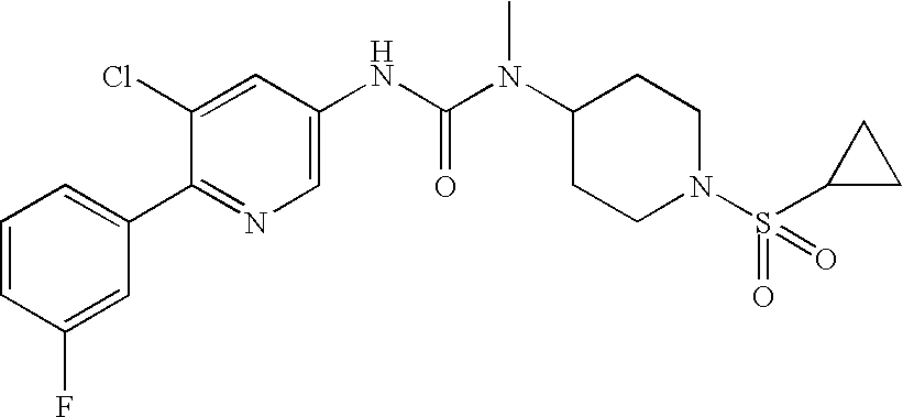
C1=CC(F)=CC(C2=NC=C(NC(N(C3CCN(S(=O)(C4CC4)=O)CC3)C)=O)C=C2Cl)=C1
